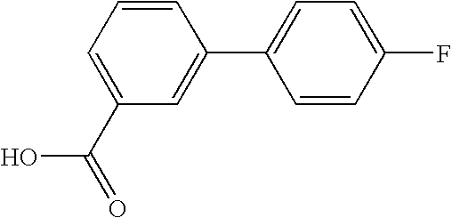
C1=C(C(O)=O)C=C(C2=CC=C(F)C=C2)C=C1
